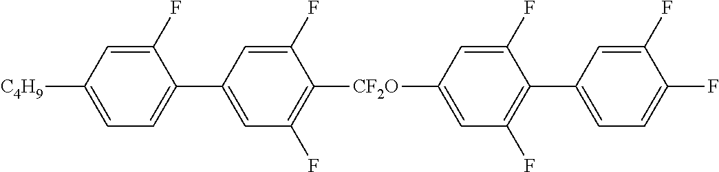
C1(F)=CC(C2=CC=C([C4H9])C=C2F)=CC(F)=C1[CF2O]C1=CC(F)=C(C2=CC=C(F)C(F)=C2)C(F)=C1
